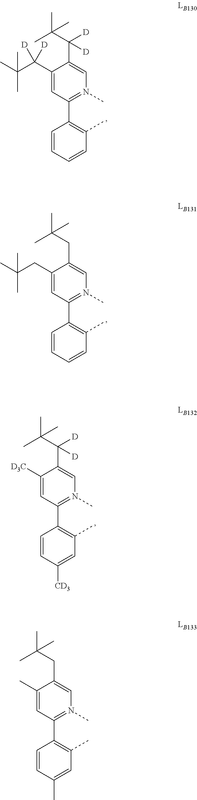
C1(C(C(C)(C)C)([D])[D])=CC(C2=C(C)C=CC=C2)=N(C)C=C1C([D])(C(C)(C)C)[D].C1(CC(C)(C)C)=CC(C2=C(C)C=CC=C2)=N(C)C=C1CC(C)(C)C.C1([D3C])=CC(C2=C(C)C=C([CD3])C=C2)=N(C)C=C1C(C(C)(C)C)([D])[D].C1(C)=CC(C2=C(C)C=C(C)C=C2)=N(C)C=C1CC(C)(C)C
